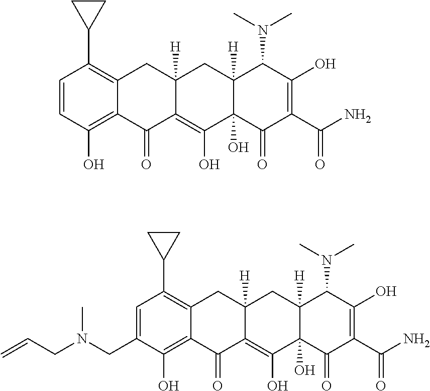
C1=CC(O)=C2C(=C1C1CC1)CC1([H])C(=C(O)C3(O)C([H])(C1)C(N(C)C)C(O)=C(C(N)=O)C3=O)C2=O.C1=C(CN(CC=C)C)C(O)=C2C(=C1C1CC1)CC1([H])C(=C(O)C3(O)C([H])(C1)C(N(C)C)C(O)=C(C(N)=O)C3=O)C2=O
